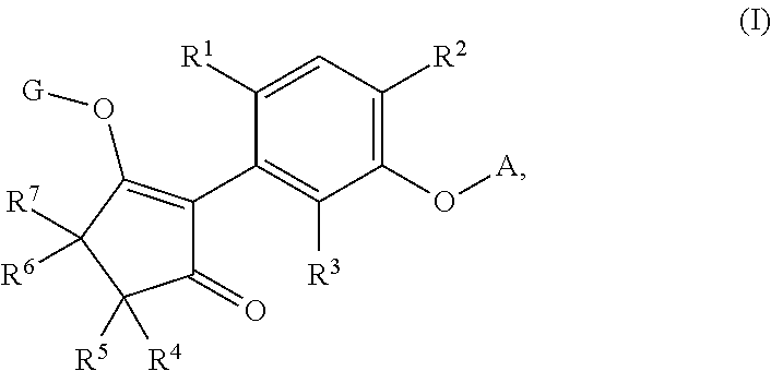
C1([R1])=CC([R2])=C(O[A])C([R3])=C1C1=C(O[G])C([R7])([R6])C([R5])([R4])C1=O
